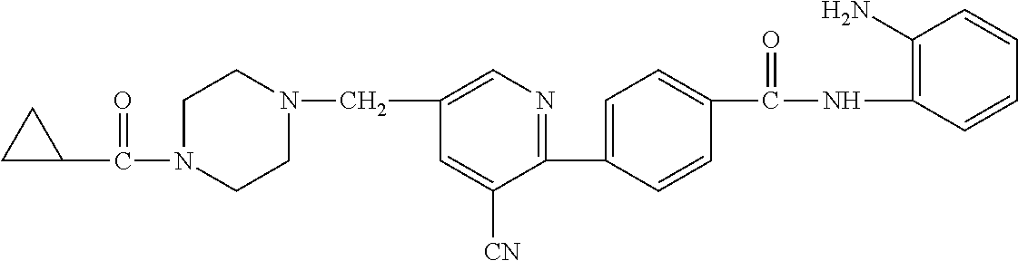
C1(C2=CC=C(C(NC3=C(N)C=CC=C3)=O)C=C2)=NC=C(CN2CCN(C(C3CC3)=O)CC2)C=C1[CN]
